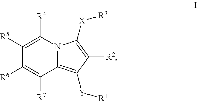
C1([R4])=C([R5])C([R6])=C([R7])C2=C([Y][R1])C([R2])=C([X][R3])N12
